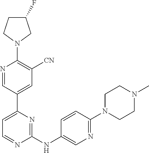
C1(F)CCN(C2=C([CN])C=C(C3=CC=NC(NC4=CN=C(N5CCN(C)CC5)C=C4)=N3)C=N2)C1
